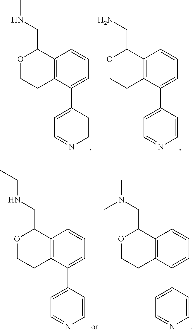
C12=C(C(C3=CC=NC=C3)=CC=C1)CCOC2CNC.C12=C(C(C3=CC=NC=C3)=CC=C1)CCOC2CN.C12=C(C(C3=CC=NC=C3)=CC=C1)CCOC2CNCC.C12=C(C(C3=CC=NC=C3)=CC=C1)CCOC2CN(C)C
